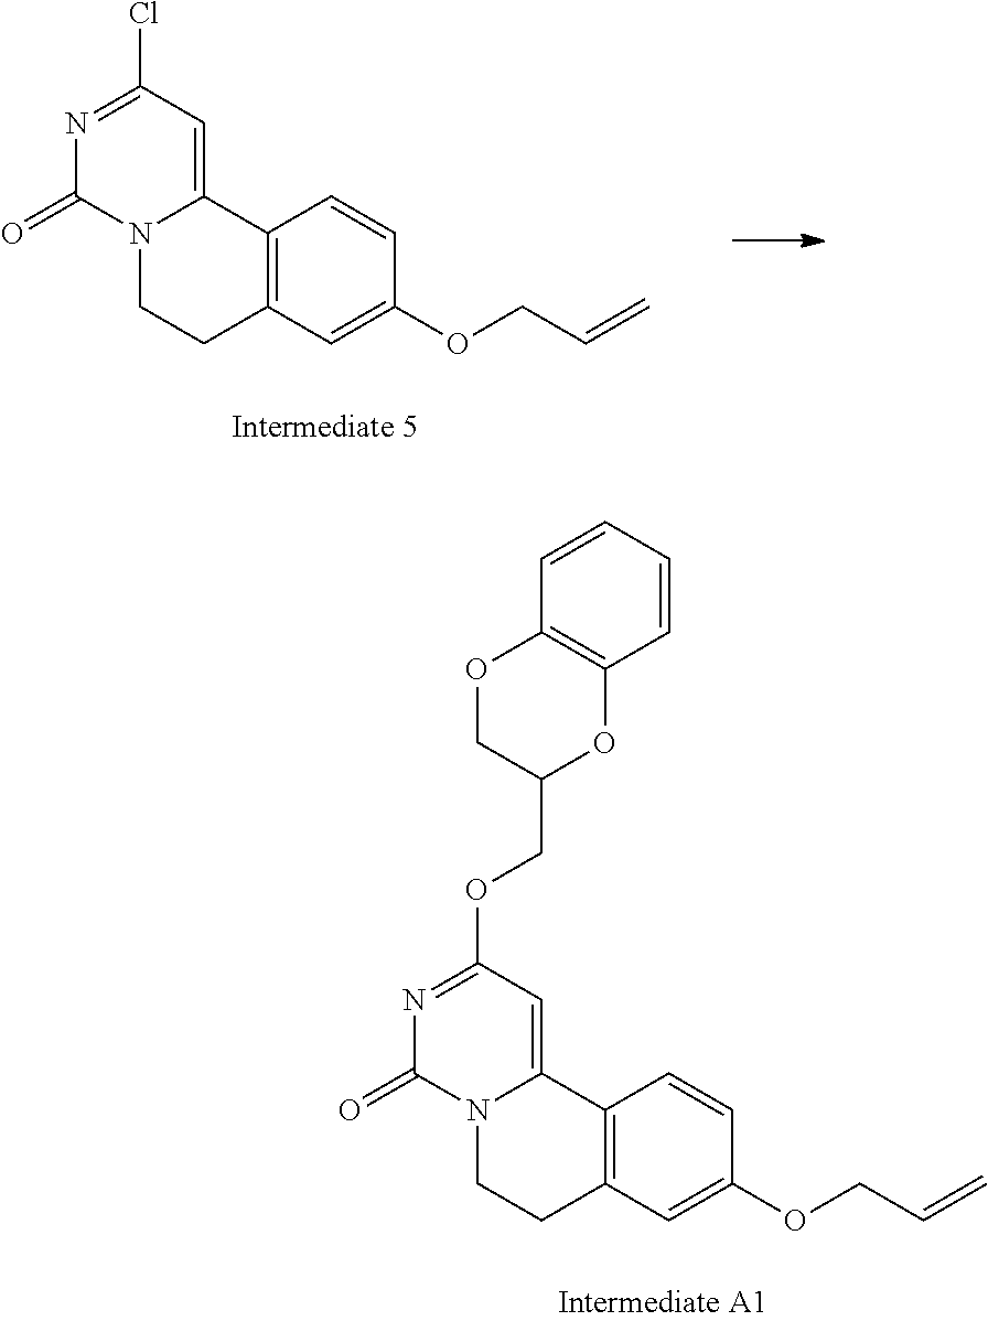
C12=C(C=C(OCC=C)C=C1)CCN1C2=CC(Cl)=NC1=O.C12=C(C=C(OCC=C)C=C1)CCN1C2=CC(OCC2OC3=C(OC2)C=CC=C3)=NC1=O
